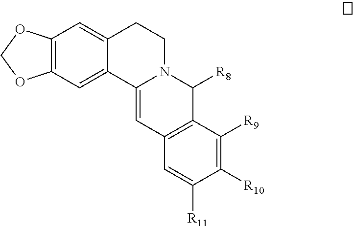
C12=C(C=C3C(=C1)CCN1C3=CC3=C(C1[R8])C([R9])=C([R10])C([R11])=C3)OCO2
